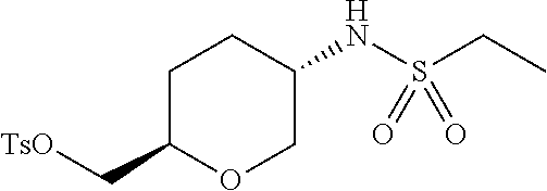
C(C)S(NC1CCC(C[TsO])OC1)(=O)=O
